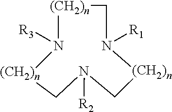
[(CH2)n]1N([R3])[(CH2)n]CN([R2])C[(CH2)n]N([R1])C1
